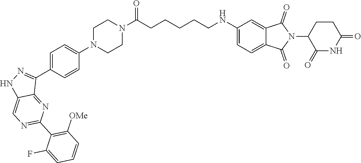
C1(F)=CC=CC([OMe])=C1C1=NC=C2C(=N1)C(C1=CC=C(N3CCN(C(=O)CCCCCNC4=CC=C5C(=C4)C(=O)N(C4C(=O)NC(=O)CC4)C5=O)CC3)C=C1)=NN2
